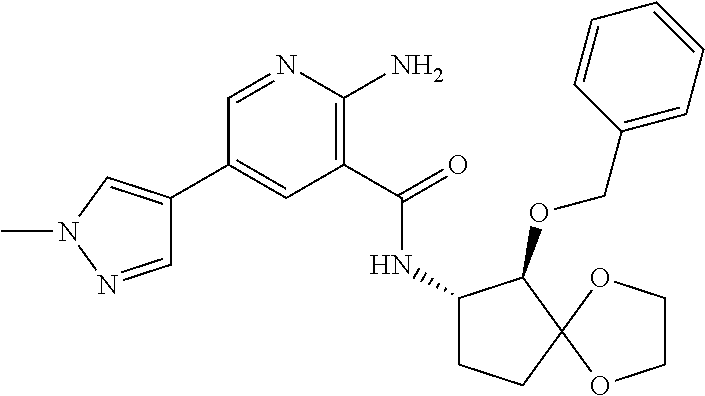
C1(C2=CN(C)N=C2)=CC(C(=O)NC2CCC3(C2OCC2=CC=CC=C2)OCCO3)=C(N)N=C1
